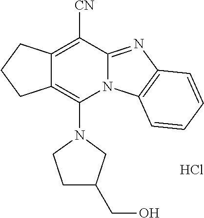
Cl.C12=C([CN])C3=NC4=C(N3C(N3CCC(CO)C3)=C1CCC2)C=CC=C4
